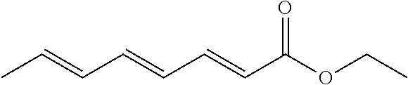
CC=CC=CC=CC(OCC)=O
